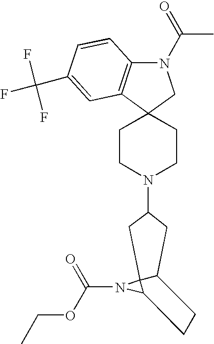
C1CN(C2CC3C4(N(C(=O)OCC)C4CC3)C2)CCC12CN(C(C)=O)C1=C2C=C(C(F)(F)F)C=C1
